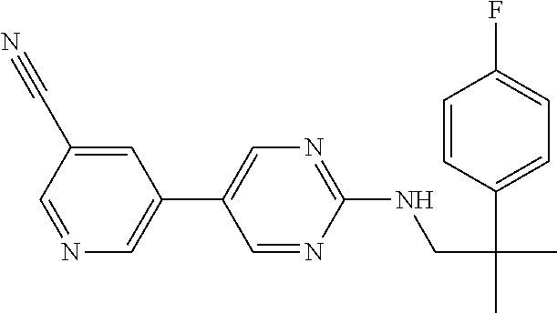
C1=NC(NCC(C)(C2=CC=C(F)C=C2)C)=NC=C1C1=CN=CC(C#N)=C1
